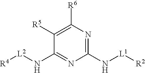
C1(N[L2][R4])=NC(N[L1][R2])=NC([R6])=C1[R5]
